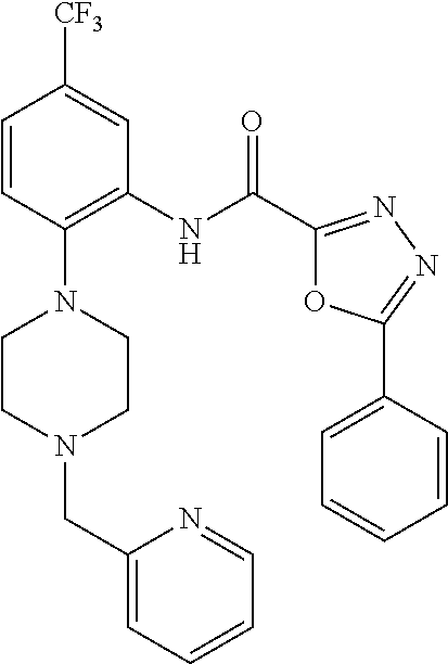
C1=CC(N2CCN(CC3=CC=CC=N3)CC2)=C(NC(C2=NN=C(C3=CC=CC=C3)O2)=O)C=C1[CF3]
